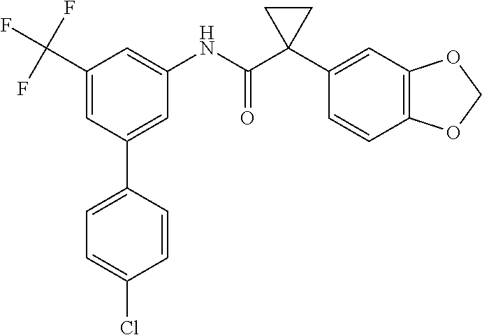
C1=C(C2=CC=C(Cl)C=C2)C=C(C(F)(F)F)C=C1NC(C1(C2=CC3=C(C=C2)OCO3)CC1)=O
